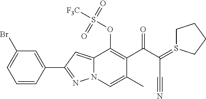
C1=CC(C2=NN3C(=C2)C(OS([F3C])(=O)=O)=C(C(C(C#N)=S2CCCC2)=O)C(C)=C3)=CC(Br)=C1
